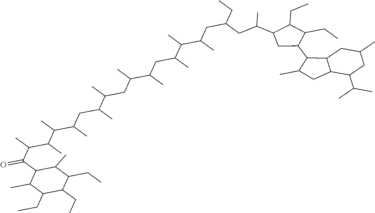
C(C(C(C1C(C)C(CC)C(CC)C(CC)C1C)=O)C)(C)C(C(CC(C(CC(C(CC(C(C(CC(CC)CC(C)C1CC(C2C3C(C(C(C)C)CC(C)C3)CC2C)C(CC)C1CC)C)C)C)C)C)C)C)C)C
